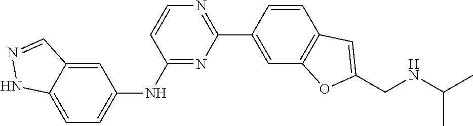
C1(NC2=CC=C3C(=C2)C=NN3)=NC(C2=CC3=C(C=C2)C=C(CNC(C)C)O3)=NC=C1
